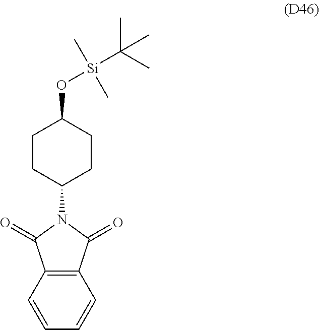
C12=C(C=CC=C1)C(=O)N(C1CCC(O[Si](C)(C)C(C)(C)C)CC1)C2=O
